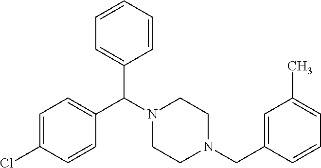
C1=CC=CC=C1C(N1CCN(CC2=CC(C)=CC=C2)CC1)C1=CC=C(Cl)C=C1
